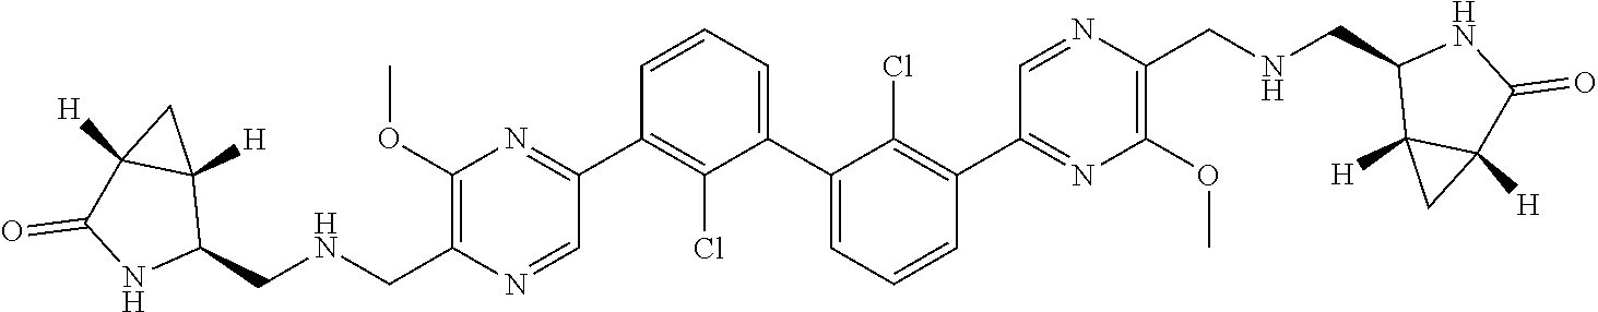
C1(C2=NC(OC)=C(C[HN]CC3C4([H])C([H])(C(=O)N3)C4)N=C2)=C(Cl)C(C2=CC=CC(C3=NC(OC)=C(CNCC4C5([H])C([H])(C(=O)N4)C5)N=C3)=C2Cl)=CC=C1
